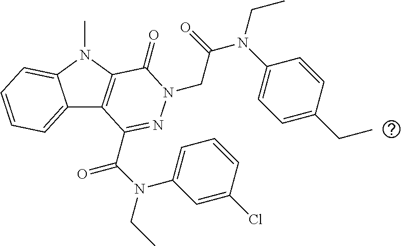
C12=CC=CC=C1N(C)C1=C2C(C(N(CC)C2=CC=CC(Cl)=C2)=O)=NN(CC(=O)N(C2=CC=C(CC)C=C2)CC)C1=O
